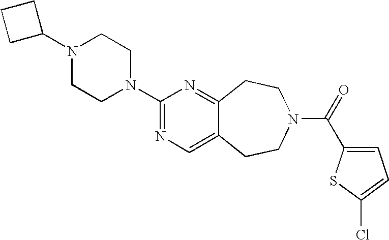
C1C(N2CCN(C3=NC=C4C(=N3)CCN(C(=O)C3=CC=C(Cl)S3)CC4)CC2)CC1
